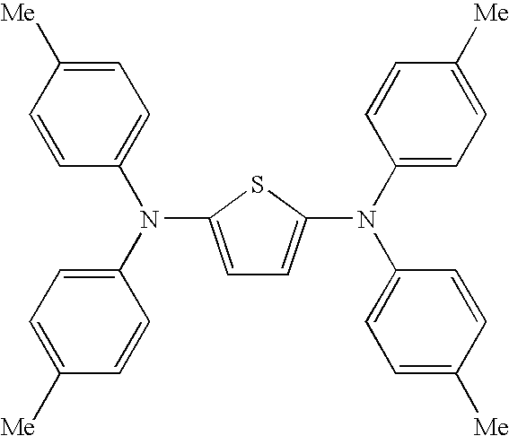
C1=C(N(C2=CC=C([Me])C=C2)C2=CC=C([Me])C=C2)SC(N(C2=CC=C([Me])C=C2)C2=CC=C([Me])C=C2)=C1
